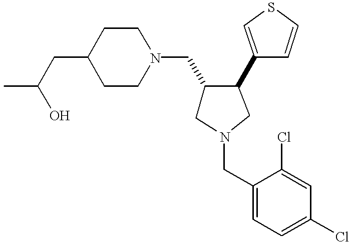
C1(CN2CCC(CC(C)O)CC2)CN(CC2=CC=C(Cl)C=C2Cl)CC1C1=CSC=C1
